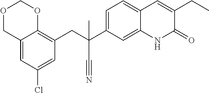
C(C1=C2C(=CC(Cl)=C1)COCO2)C(C#N)(C1=CC=C2C(=C1)NC(=O)C(CC)=C2)C
